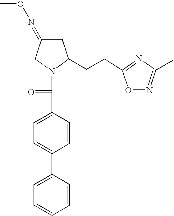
C1=C(C2=CC=C(C(=O)N3C(CCC4=NC(C)=NO4)CC(=NOC)C3)C=C2)C=CC=C1
